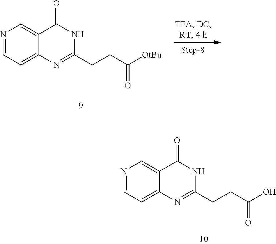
C12=CC=NC=C1C(=O)NC(CCC(=O)O)=N2.C12=CC=NC=C1C(=O)NC(CCC(=O)[OtBu])=N2
